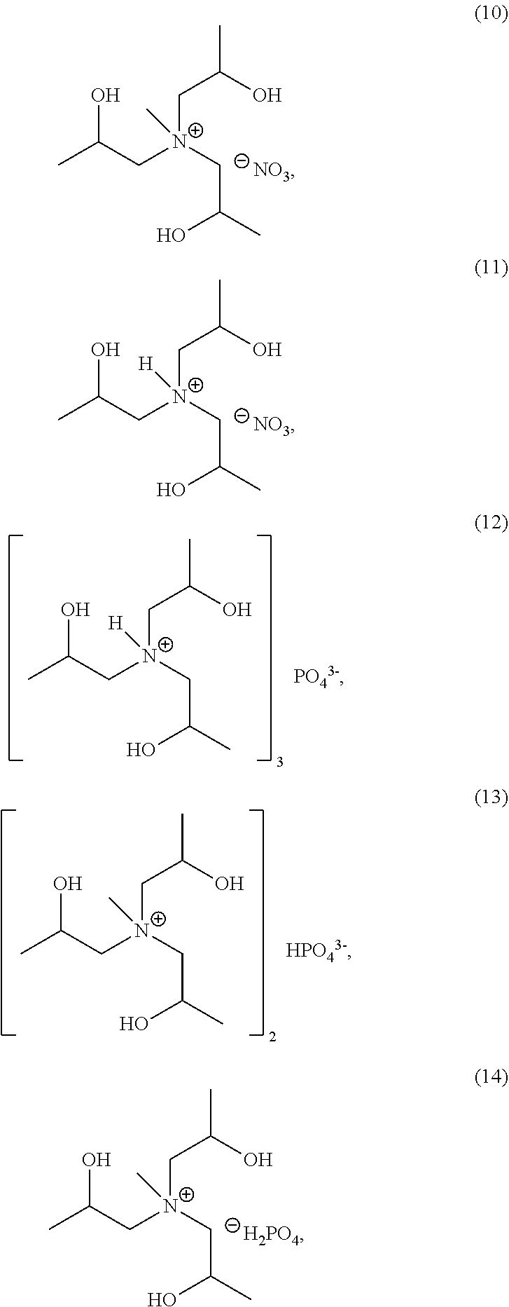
OC(C[N+](CC(O)C)(CC(O)C)C)C.[NO3].OC(C[N+](CC(O)C)(CC(O)C)[H])C.[NO3].OC(C[N+](CC(O)C)(CC(O)C)C)C.[H2PO4].OC(C[N+](CC(O)C)(CC(O)C)[H])C.OC(C[N+](CC(O)C)(CC(O)C)C)C
